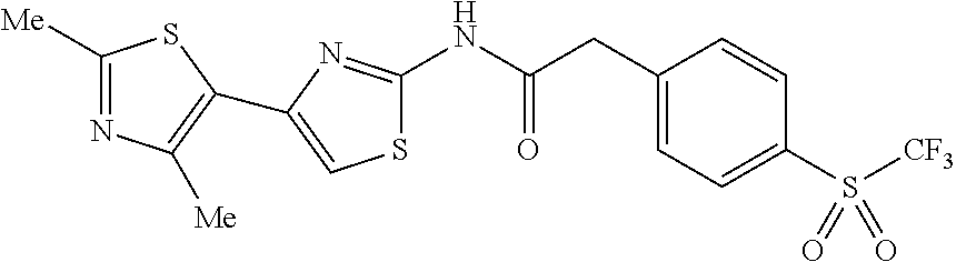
C1([Me])=NC([Me])=C(C2=CSC(NC(CC3=CC=C(S([CF3])(=O)=O)C=C3)=O)=N2)S1
